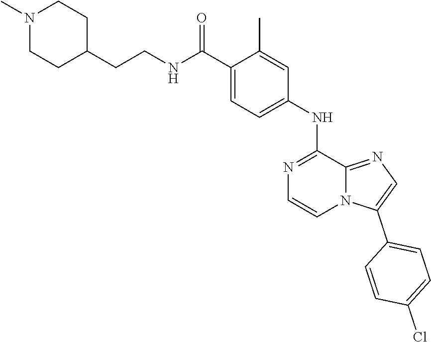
ClC1=CC=C(C2=CN=C3N2C=CN=C3NC2=CC=C(C(NCCC3CCN(C)CC3)=O)C(C)=C2)C=C1
